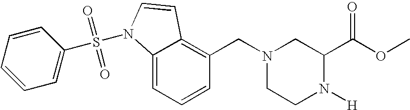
C1=CC=C2C(=C1CN1CCN([H])C(C(OC)=O)C1)C=CN2S(=O)(=O)C1=CC=CC=C1
